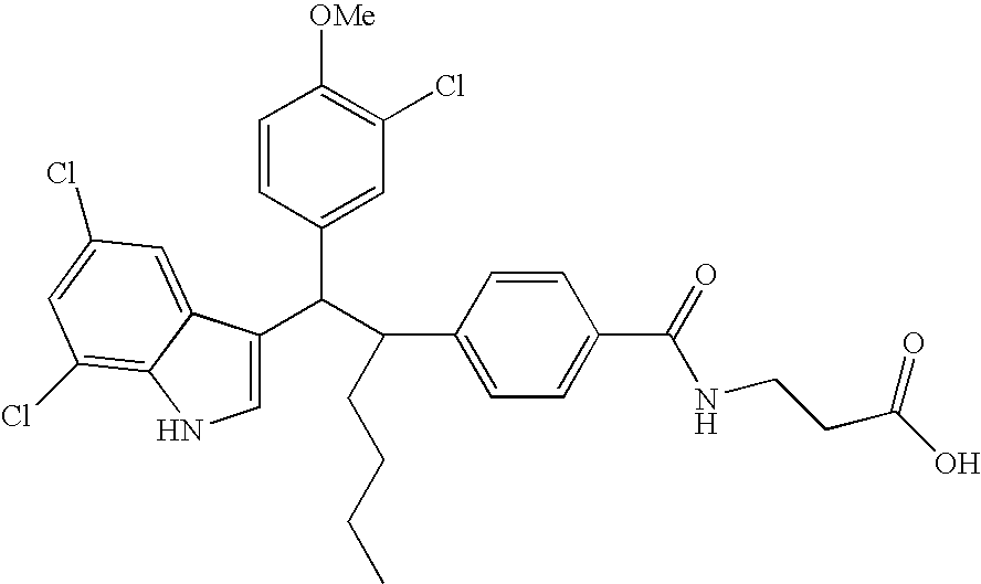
C1=C(C(C(C2=CC=C(C(=O)NCCC(O)=O)C=C2)CCCC)C2=CC(Cl)=C([OMe])C=C2)C2=CC(Cl)=CC(Cl)=C2N1
